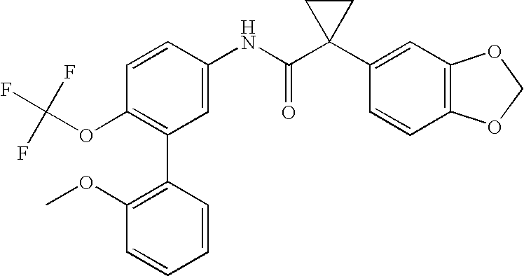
C1=CC(NC(C2(C3=CC4=C(C=C3)OCO4)CC2)=O)=CC(C2=C(OC)C=CC=C2)=C1OC(F)(F)F
